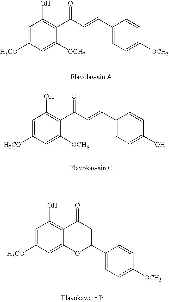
C1=C([H3CO])C=C([OCH3])C(C(C=CC2=CC=C([OCH3])C=C2)=O)=C1O.C1=C([H3CO])C=C([OCH3])C(C(C=CC2=CC=C(O)C=C2)=O)=C1O.C1=C([H3CO])C=C2C(=C1O)C(=O)CC(C1=CC=C([OCH3])C=C1)O2
